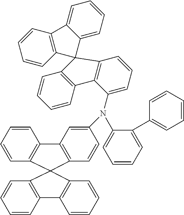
C1=CC2=C(C=C1)C1(C3=C2C=CC=C3)C2=C(C=CC=C2)C2=C1C=CC(N(C1=CC=CC=C1C1=CC=CC=C1)C1=CC=CC3=C1C1=C(C=CC=C1)C31C3=C(C=CC=C3)C3=CC=CC=C13)=C2
